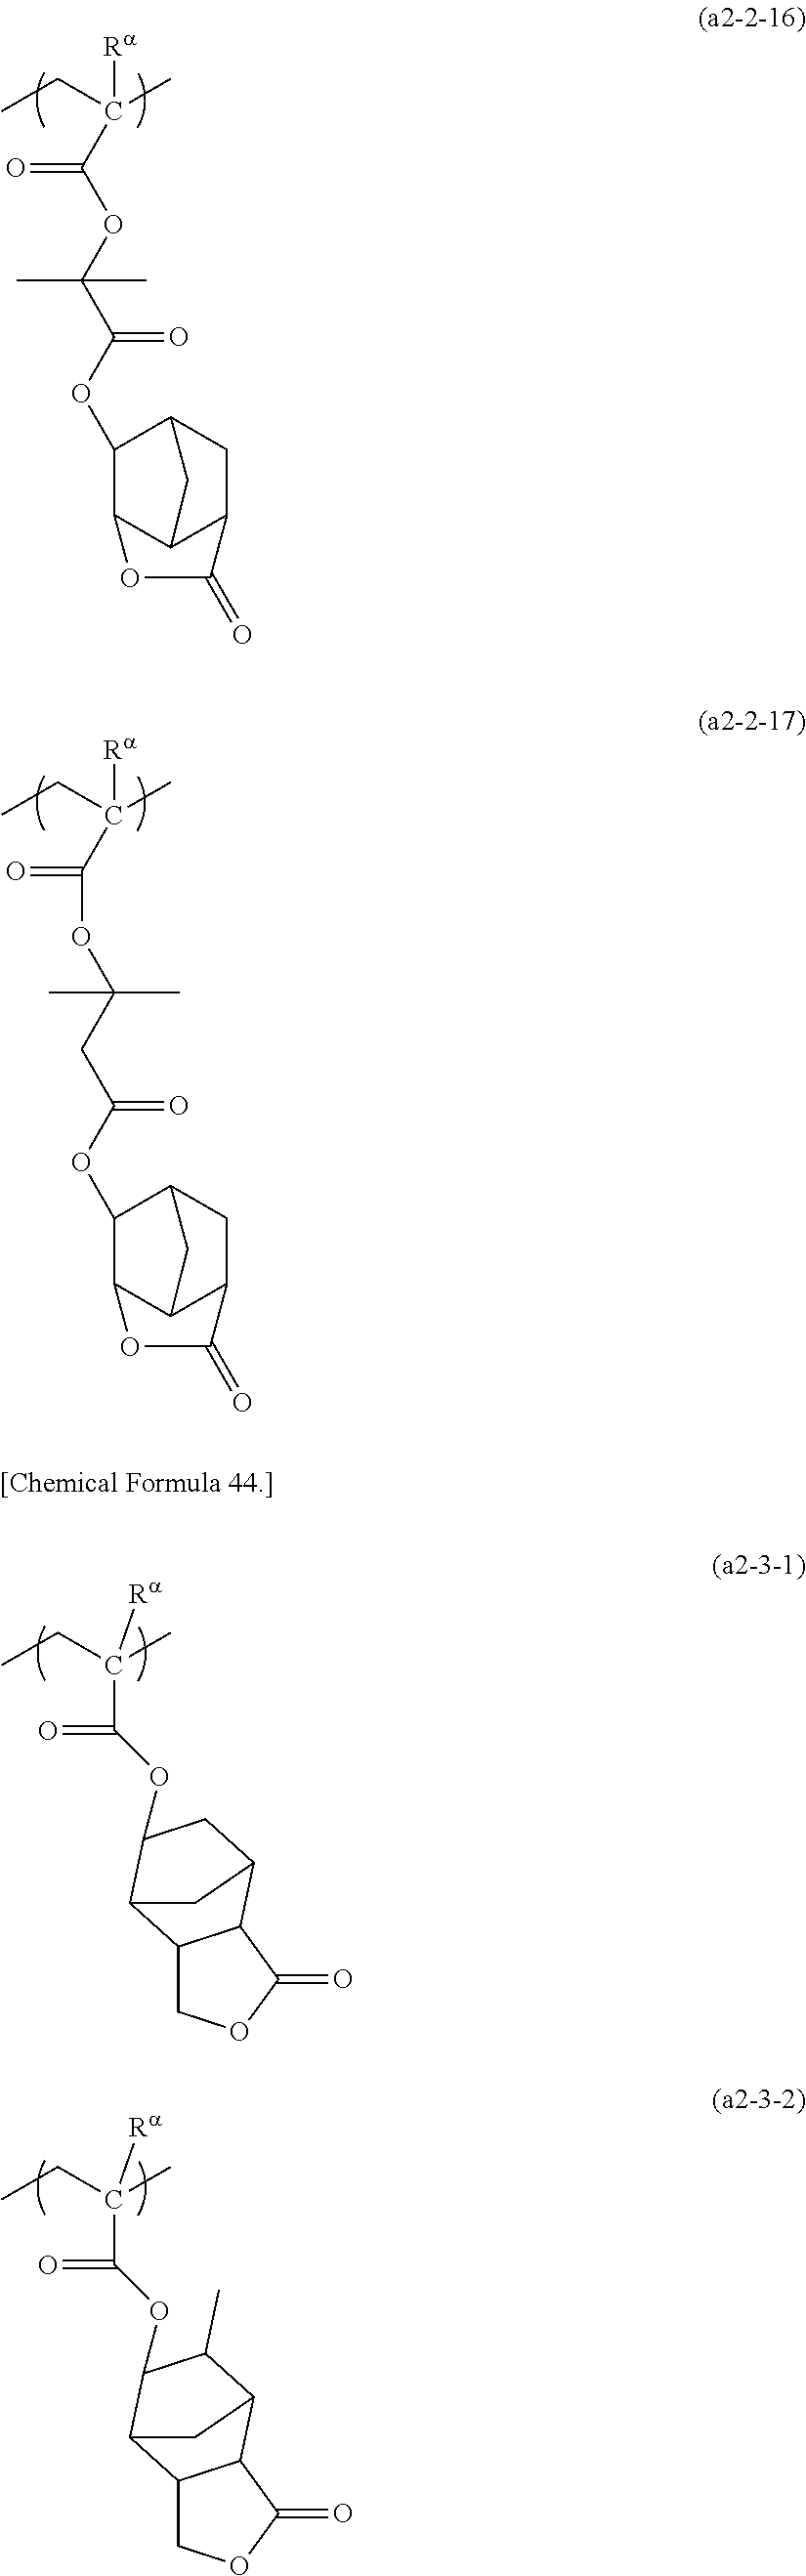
C(C)(CC)([Ra])C(=O)OC(CC(OC1C2C3C(CC1C3)C(=O)O2)=O)(C)C.C(C)(CC)([Ra])C(OC(C(OC1C2C3C(CC1C3)C(=O)O2)=O)(C)C)=O.C(C)(CC)([Ra])C(=O)OC1CC2C3C(COC3=O)C1C2.C(C)(CC)([Ra])C(=O)OC1C(C)C2C3C(COC3=O)C1C2
